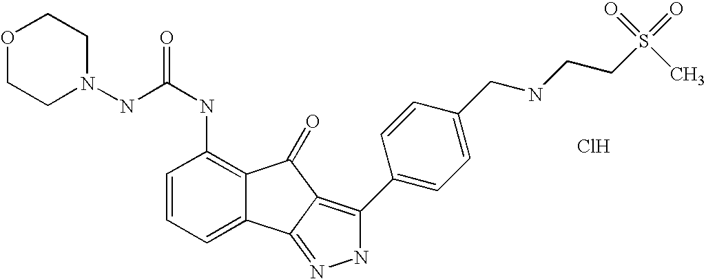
C(NC1=C2C(=CC=C1)C1=NNC(C3=CC=C(CNCCS(=O)(=O)C)C=C3)=C1C2=O)(=O)NN1CCOCC1.Cl
